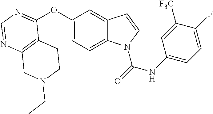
C12=C(N=CN=C1OC1=CC=C3C(=C1)C=CN3C(=O)NC1=CC=C(F)C([F3C])=C1)CN(CC)CC2
